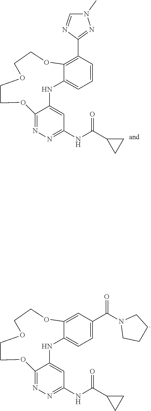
C12=NN=C(NC(C3CC3)=O)C=C1NC1=CC=CC(C3=NN(C)C=N3)=C1OCCOCCO2.C12=NN=C(NC(C3CC3)=O)C=C1NC1=CC=C(C(N3CCCC3)=O)C=C1OCCOCCO2
